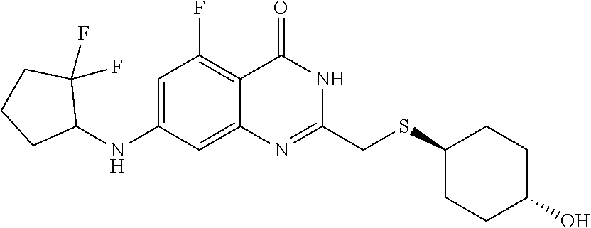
C1=C(NC2C(F)(F)CCC2)C=C2C(=C1F)C(=O)NC(CSC1CCC(O)CC1)=N2
